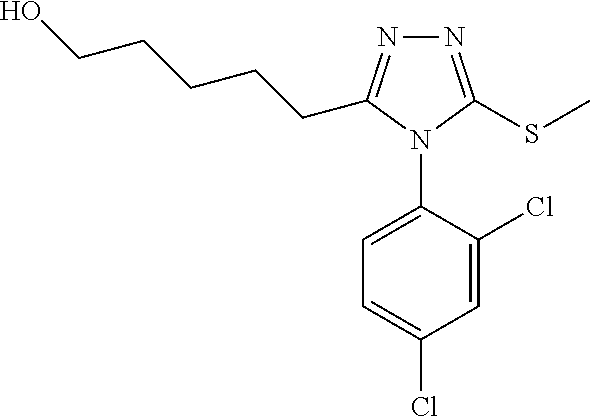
N1=C(SC)N(C2=CC=C(Cl)C=C2Cl)C(CCCCCO)=N1
